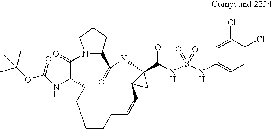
C1CCC=CC2CC2(C(NS(=O)(=O)NC2=CC=C(Cl)C(Cl)=C2)=O)NC(=O)C2CCCN2C(=O)C(NC(OC(C)(C)C)=O)CC1
